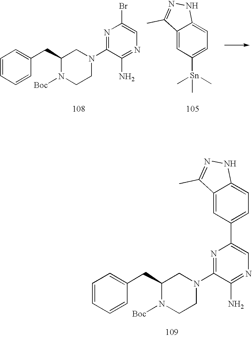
C1=CC=CC(CC2N([Boc])CCN(C3=NC(C4=CC=C5C(=C4)C(C)=NN5)=CN=C3N)C2)=C1.C1=CC=CC(CC2N([Boc])CCN(C3=NC(Br)=CN=C3N)C2)=C1.C12=CC([Sn](C)(C)C)=CC=C1NN=C2C
